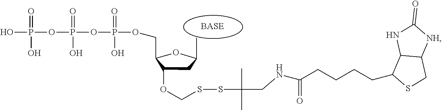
OP(OP(OP(OCC1C(OCSSC(C)(C)CNC(=O)CCCCC2SCC3C2NC(=O)[NH]3)CC(C)O1)(=O)O)(=O)O)(=O)O
